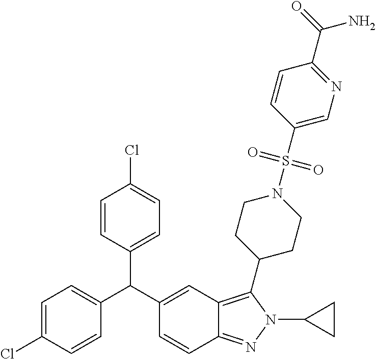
C1=C(Cl)C=CC(C(C2=CC3=C(C4CCN(S(C5=CN=C(C(=O)N)C=C5)(=O)=O)CC4)N(C4CC4)N=C3C=C2)C2=CC=C(Cl)C=C2)=C1
